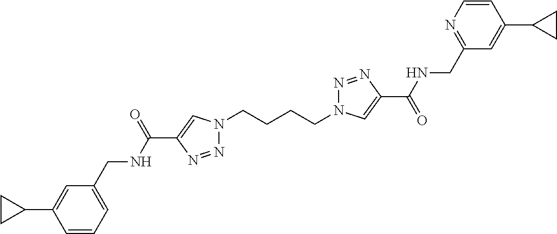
N1(CCCCN2N=NC(C(=O)NCC3=NC=CC(C4CC4)=C3)=C2)N=NC(C(NCC2=CC=CC(C3CC3)=C2)=O)=C1
